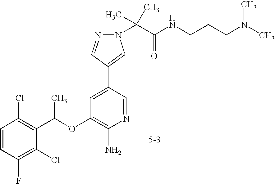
C1=CC(F)=C(Cl)C(C(OC2=C(N)N=CC(C3=CN(C(C(NCCCN(C)C)=O)(C)C)N=C3)=C2)C)=C1Cl
